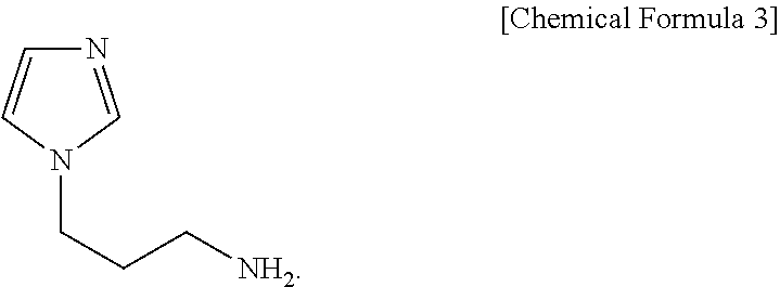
N1=CN(CCC[NH2])C=C1
